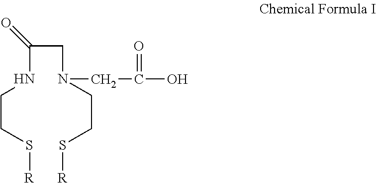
C(NCCS[R])(CN(CC(O)=O)CCS[R])=O
